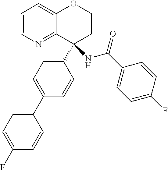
C1=CN=C2C(=C1)OCCC2(C1=CC=C(C2=CC=C(F)C=C2)C=C1)NC(C1=CC=C(F)C=C1)=O
